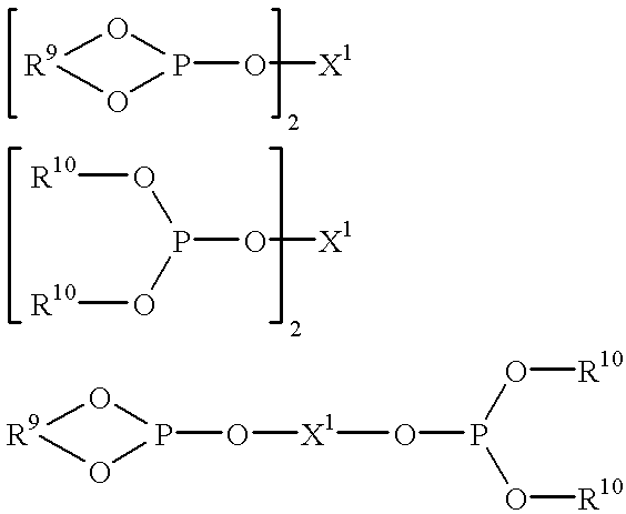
[R9]1OP(O[X1])O1.[R10]OP(O[R10])O[X1].[R9]1OP(O[X1]OP(O[R10])O[R10])O1
